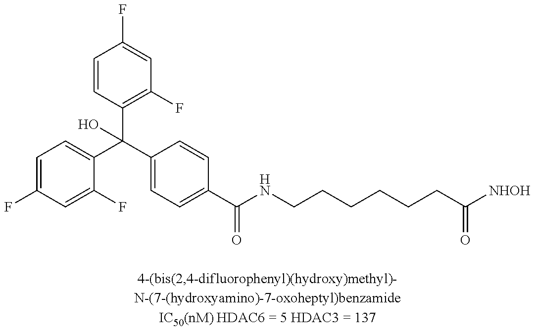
C1=C(F)C=C(F)C(C(C2=CC=C(C(NCCCCCCC([NHOH])=O)=O)C=C2)(C2=C(F)C=C(F)C=C2)O)=C1
